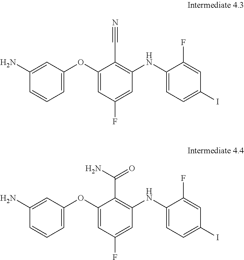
C1(OC2=CC=CC(N)=C2)=CC(F)=CC(NC2=CC=C(I)C=C2F)=C1C#N.C1(OC2=CC=CC(N)=C2)=CC(F)=CC(NC2=CC=C(I)C=C2F)=C1C(N)=O
